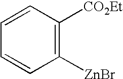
C1([ZnBr])=C([CO2Et])C=CC=C1
